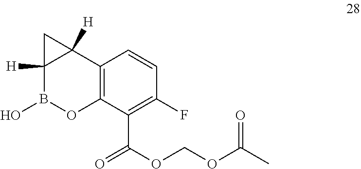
CC(OCOC(C1=C(F)C=CC2=C1OB(O)C1([H])C2([H])C1)=O)=O
